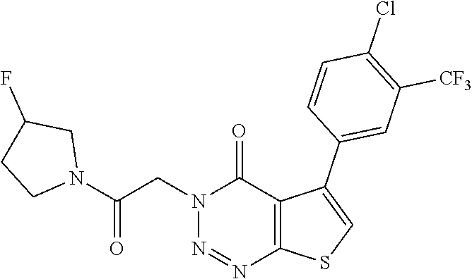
N1=NC2=C(C(=O)N1CC(N1CC(F)CC1)=O)C(C1=CC([CF3])=C(Cl)C=C1)=CS2
